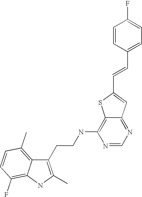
C1(CCNC2=C3C(=NC=N2)C=C(C=CC2=CC=C(F)C=C2)S3)=C(C)NC2=C(F)C=CC(C)=C12
